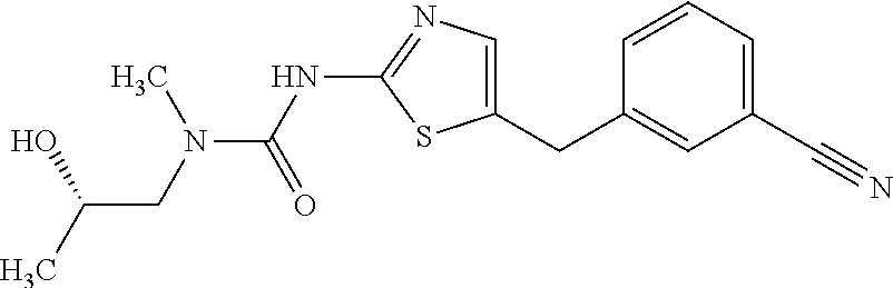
C1=CC=C(C#N)C=C1CC1=CN=C(NC(=O)N(C)CC(C)O)S1
